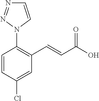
C1=CC(Cl)=CC(C=CC(O)=O)=C1N1C=CN=N1
